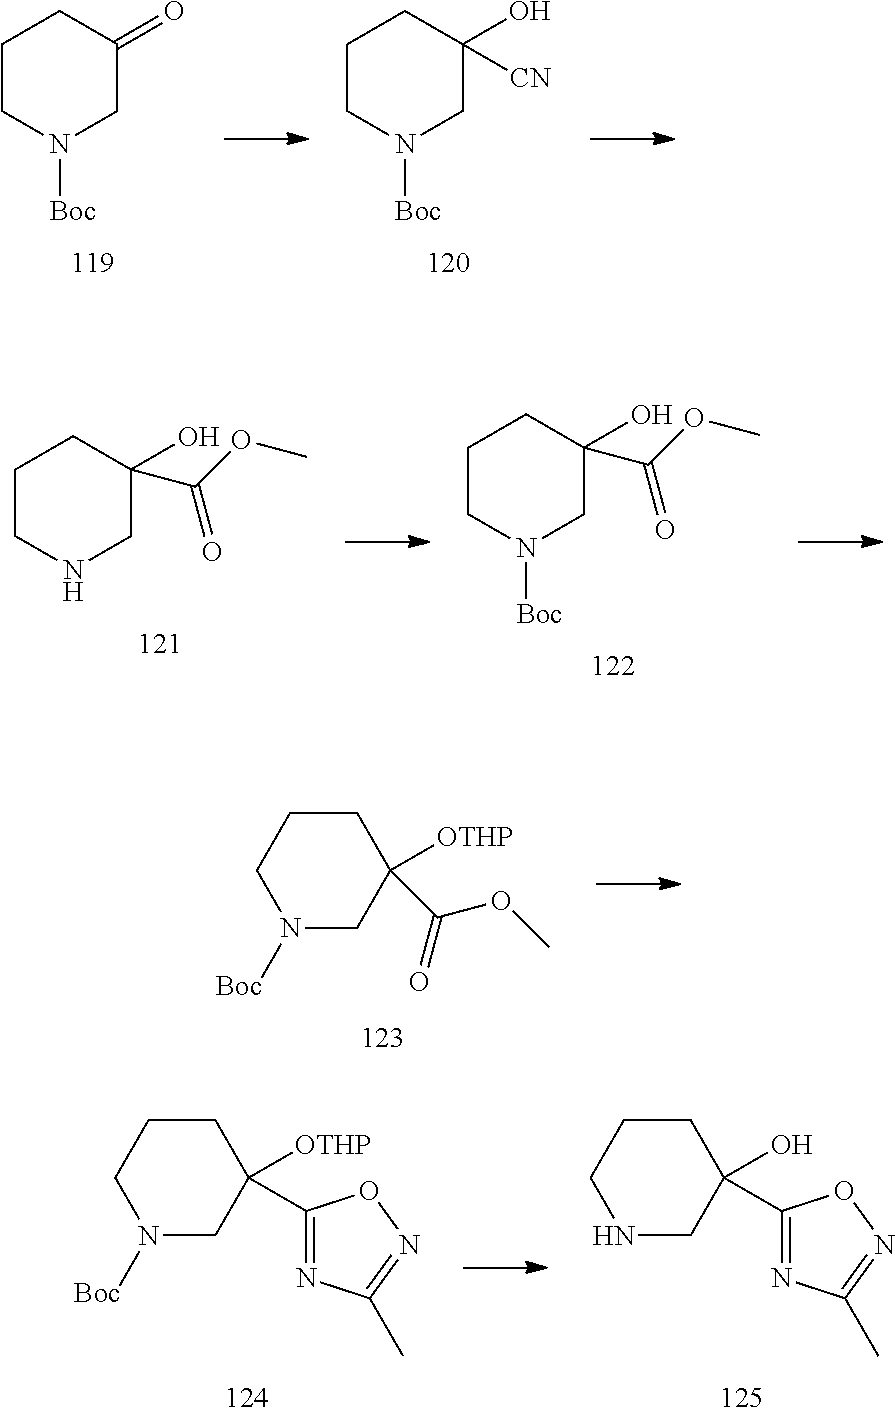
N1([Boc])CC(=O)CCC1.N1([Boc])CC(O)([CN])CCC1.N1CC(O)(C(OC)=O)CCC1.N1([Boc])CC(O)(C(OC)=O)CCC1.N1([Boc])CC(C(OC)=O)([OTHP])CCC1.N1CC(C2=NC(C)=NO2)(O)CCC1.N1([Boc])CC(C2=NC(C)=NO2)([OTHP])CCC1
